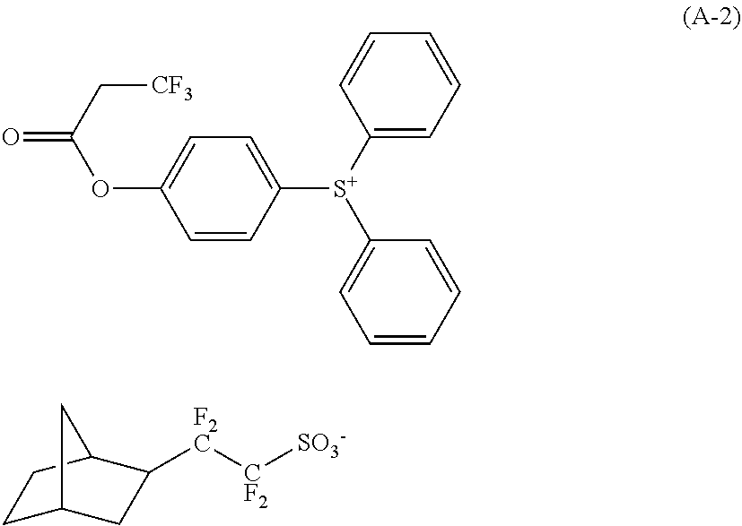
C1=CC([S+](C2=CC=CC=C2)C2=CC=CC=C2)=CC=C1OC(=O)C[CF3].[F2C]([CF2][SO3-])C1CC2CCC1C2
